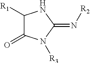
C1([R1])C(=O)N([R3])C(=N[R2])N1
